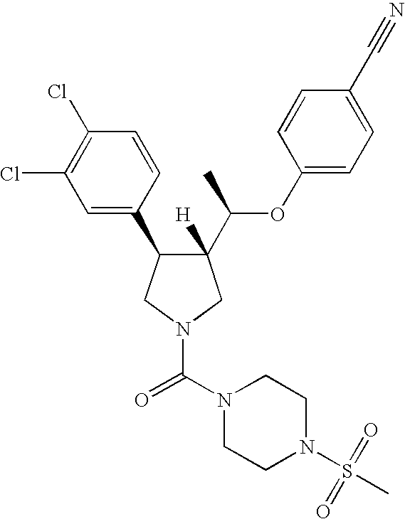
C1(C(C)OC2=CC=C(C#N)C=C2)([H])C(C2=CC(Cl)=C(Cl)C=C2)CN(C(N2CCN(S(=O)(C)=O)CC2)=O)C1
